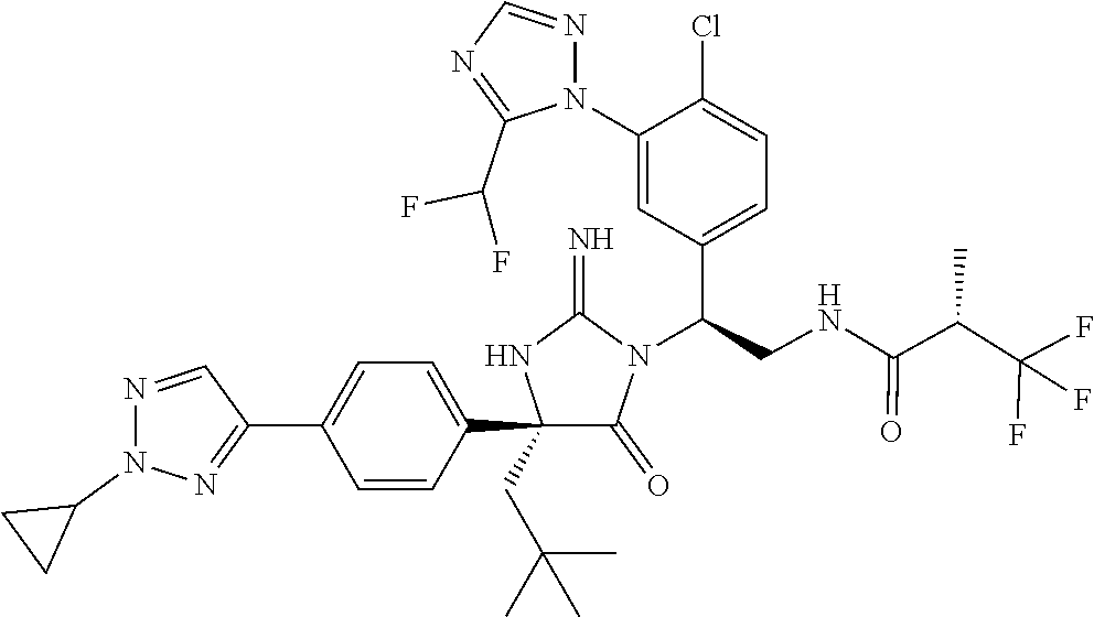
C1(C2=CC=C(C3=NN(C4CC4)N=C3)C=C2)(CC(C)(C)C)C(=O)N(C(CNC(C(C(F)(F)F)C)=O)C2=CC=C(Cl)C(N3N=CN=C3C(F)F)=C2)C(=N)N1
